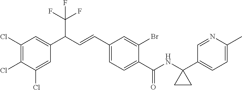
C1(Cl)=CC(C(C=CC2=CC=C(C(NC3(C4=CC=C(C)N=C4)CC3)=O)C(Br)=C2)C(F)(F)F)=CC(Cl)=C1Cl
